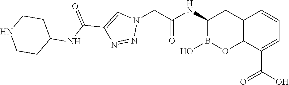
C12=C(C(C(O)=O)=CC=C1)OB(O)C(NC(=O)CN1C=C(C(NC3CCNCC3)=O)N=N1)C2
